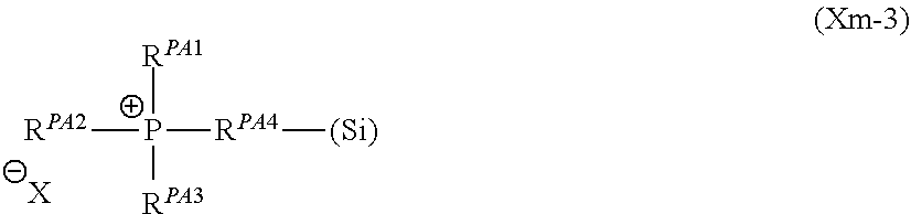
[P+]([RPA1])([RPA3])([RPA4][(Si)])[RPA2].[X]
